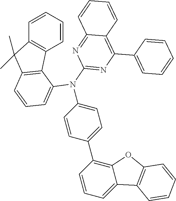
C1=CC=CC2=C1C1=C(C2(C)C)C=CC=C1N(C1=CC=C(C2=C3C(=CC=C2)C2=C(O3)C=CC=C2)C=C1)C1=NC(C2=CC=CC=C2)=C2C(=N1)C=CC=C2
